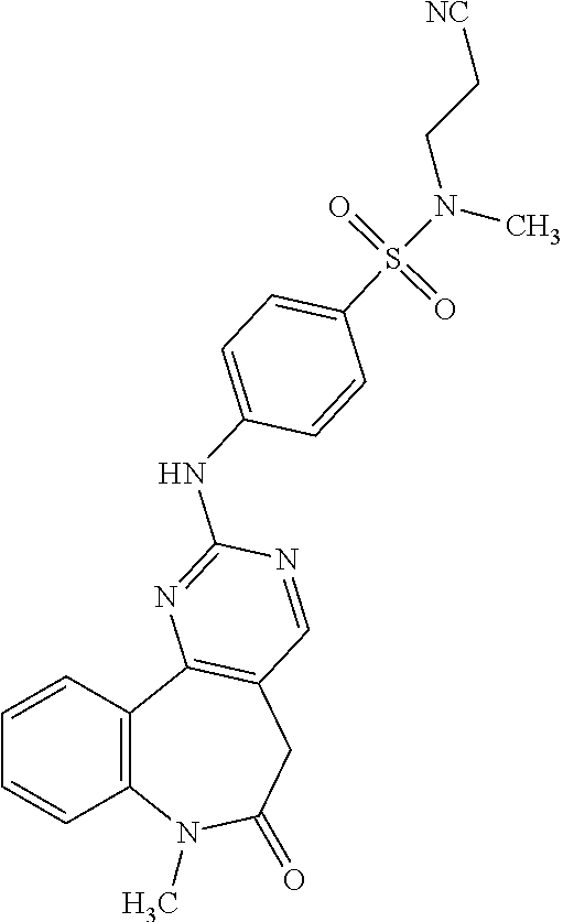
C1=CC2=C(C=C1)C1=C(CC(=O)N2C)C=NC(NC2=CC=C(S(N(CC[NC])C)(=O)=O)C=C2)=N1
